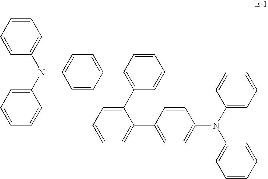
C1=CC(C2=C(C3=CC=CC=C3C3=CC=C(N(C4=CC=CC=C4)C4=CC=CC=C4)C=C3)C=CC=C2)=CC=C1N(C1=CC=CC=C1)C1=CC=CC=C1
